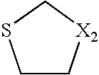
C1C[X2]CS1
